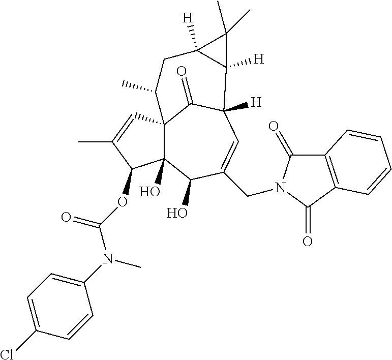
C12(O)C3(C=C(C)C1OC(N(C1=CC=C(Cl)C=C1)C)=O)C(=O)C([H])(C=C(CN1C(=O)C4=C(C1=O)C=CC=C4)C2O)C1([H])C([H])(CC3C)C1(C)C
